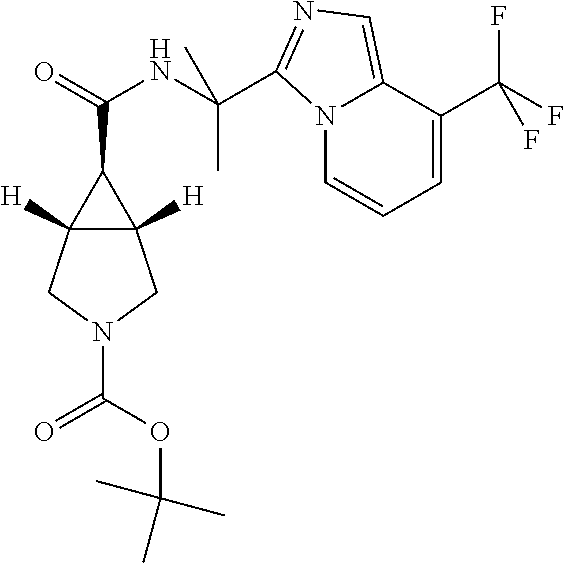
N12C=CC=C(C(F)(F)F)C1=CN=C2C(NC(=O)C1C2([H])C1([H])CN(C(OC(C)(C)C)=O)C2)(C)C
